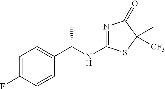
C1=C(F)C=CC(C(NC2=NC(=O)C(C)([CF3])S2)C)=C1
